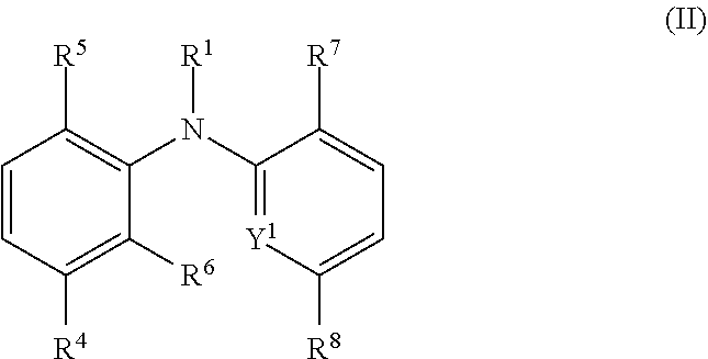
C1=CC([R4])=C([R6])C(N(C2=[Y1]C([R8])=CC=C2[R7])[R1])=C1[R5]
